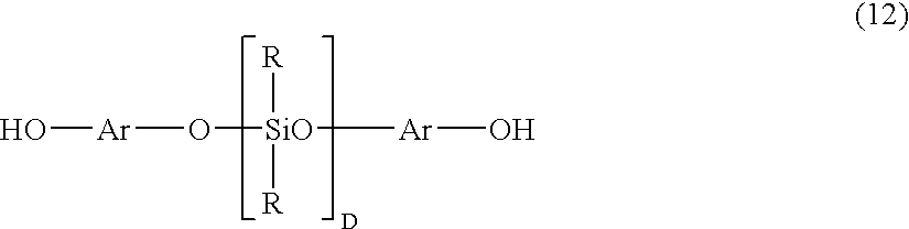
[SiO](O[Ar]O)([R])([R])[Ar]O
